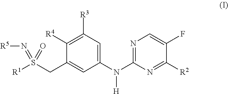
[R1]S(CC1=CC(N(C2=NC=C(F)C([R2])=N2)[H])=CC([R3])=C1[R4])(=O)=N[R5]
